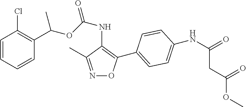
C1=CC=CC(C(OC(NC2=C(C3=CC=C(NC(=O)CC(OC)=O)C=C3)ON=C2C)=O)C)=C1Cl
